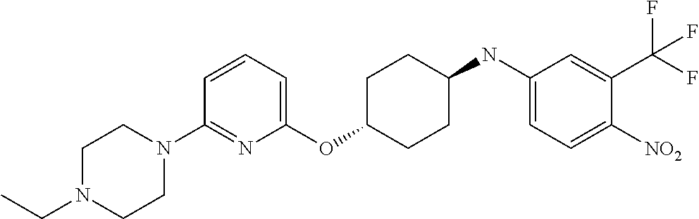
C1(OC2CCC(NC3=CC=C([NO2])C(C(F)(F)F)=C3)CC2)=CC=CC(N2CCN(CC)CC2)=N1
